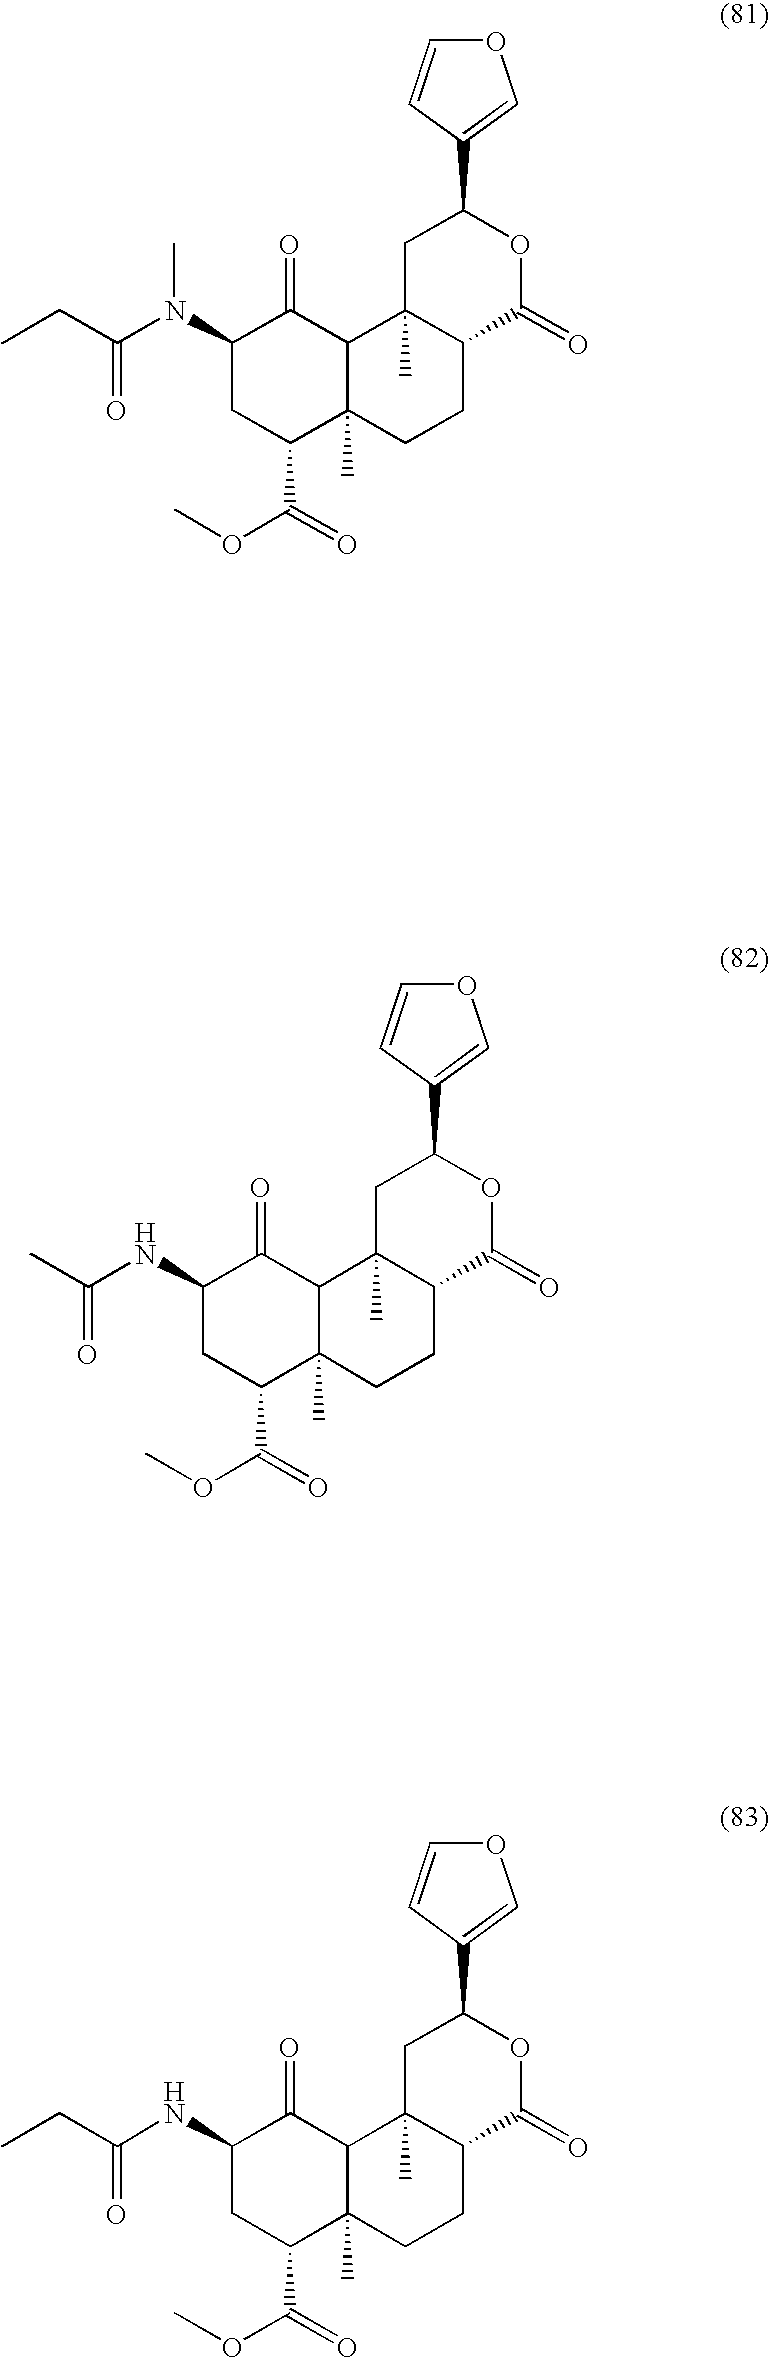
C1(N(C(CC)=O)C)CC(C(=O)OC)C2(C)C(C1=O)C1(C)C(CC2)C(=O)OC(C2=COC=C2)C1.C1(NC(C)=O)CC(C(=O)OC)C2(C)C(C1=O)C1(C)C(CC2)C(=O)OC(C2=COC=C2)C1.C1(NC(CC)=O)CC(C(=O)OC)C2(C)C(C1=O)C1(C)C(CC2)C(=O)OC(C2=COC=C2)C1
